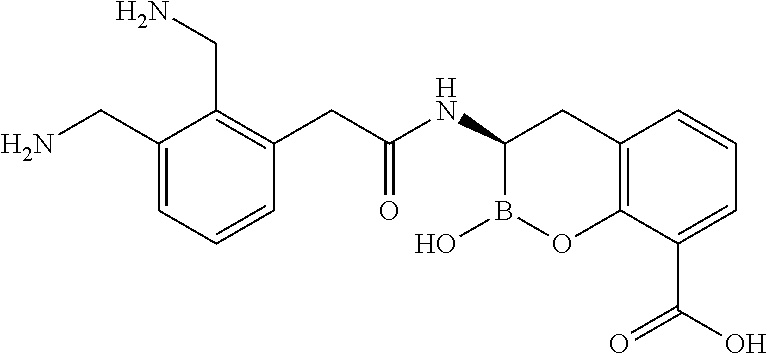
C12=C(C(C(O)=O)=CC=C1)OB(O)C(NC(=O)CC1=C(CN)C(CN)=CC=C1)C2
